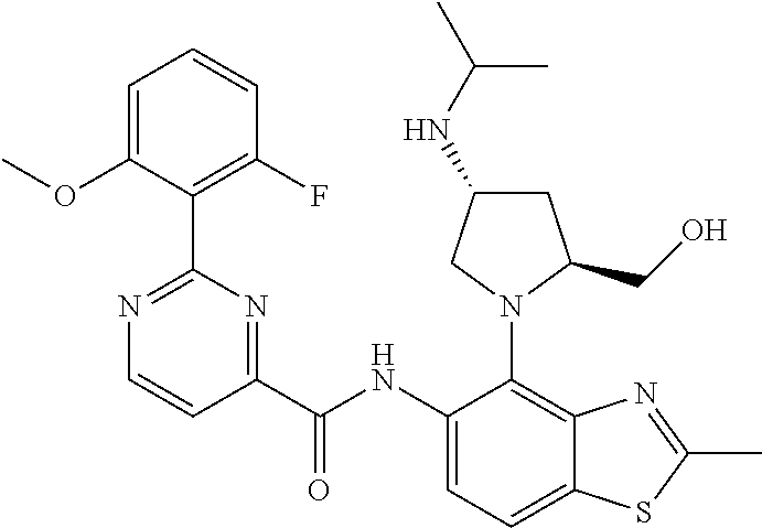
C1C(NC(C)C)CN(C2=C3C(=CC=C2NC(C2=NC(C4=C(F)C=CC=C4OC)=NC=C2)=O)SC(C)=N3)C1CO
